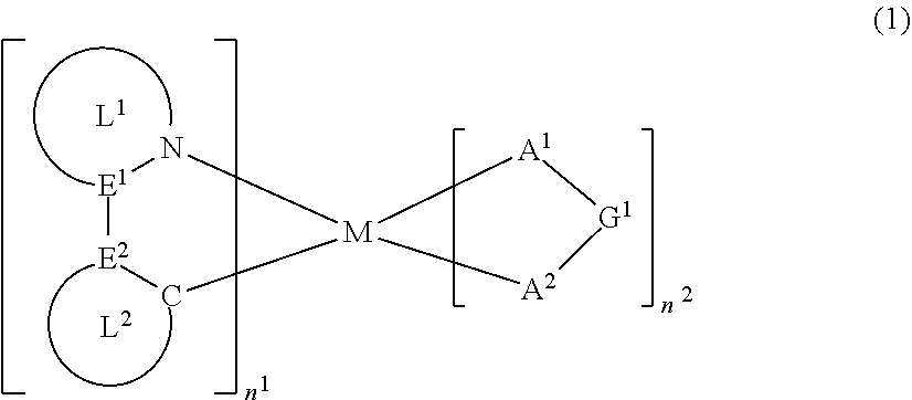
[E1]1[E2]C[M]2(N1)[A1][G1][A2]2
